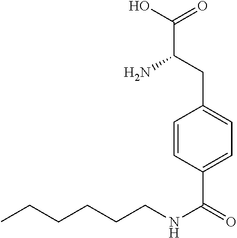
C(CCCCNC(C1=CC=C(CC(C(O)=O)N)C=C1)=O)C
